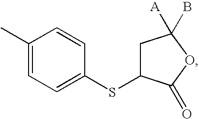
C1(C)=CC=C(SC2CC([A])(B)OC2=O)C=C1
